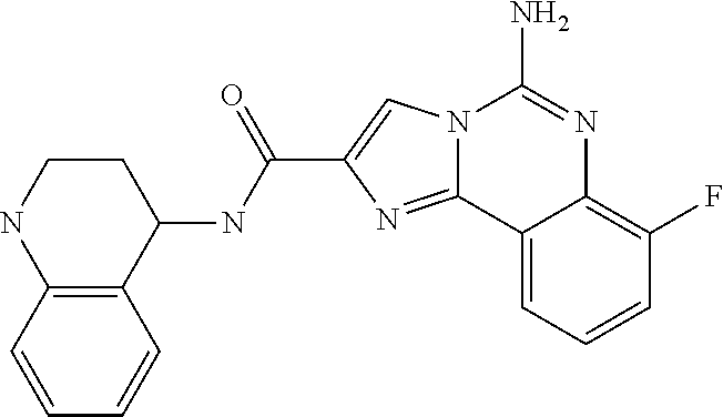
N12C(=NC(C(NC3CCNC4=C3C=CC=C4)=O)=C1)C1=CC=CC(F)=C1N=C2N
